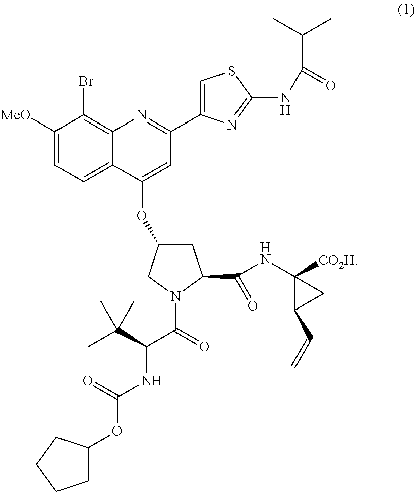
C1([MeO])=CC=C2C(=C1Br)N=C(C1=CSC(NC(C(C)C)=O)=N1)C=C2OC1CC(C(=O)NC2([CO2H])C(C=C)C2)N(C(C(C(C)(C)C)NC(=O)OC2CCCC2)=O)C1
